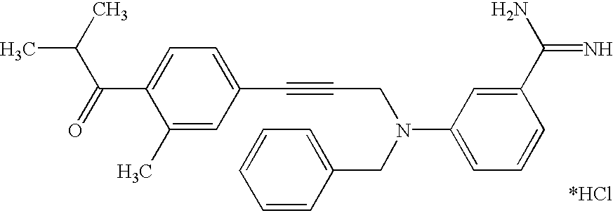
CC(C)C(C1=CC=C(C#CCN(CC2=CC=CC=C2)C2=CC=CC(C(N)=N)=C2)C=C1C)=O
